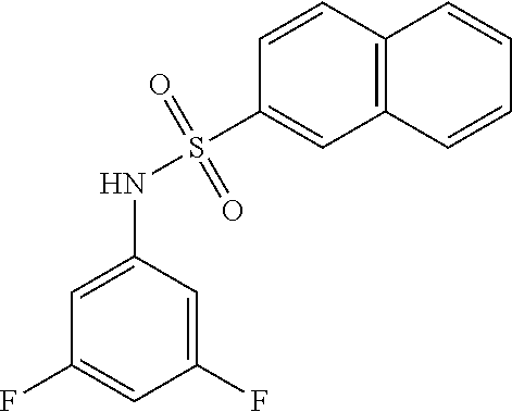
C1=C(NS(C2=CC3=C(C=C2)C=CC=C3)(=O)=O)C=C(F)C=C1F
